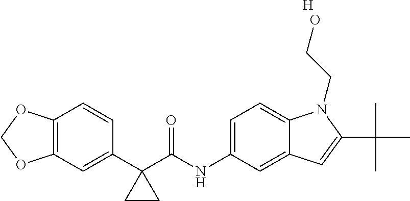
C1(C2(C(NC3=CC=C4C(=C3)C=C(C(C)(C)C)N4CCO)=O)CC2)=CC2=C(C=C1)OCO2.[H]
